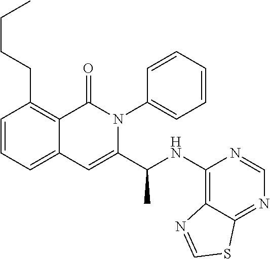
C(C1=C2C(=CC=C1)C=C(C(NC1=C3C(=NC=N1)SC=N3)C)N(C1=CC=CC=C1)C2=O)CCC
